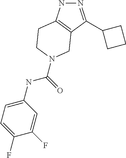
N1=C(C2CCC2)C2=C(N1)CCN(C(NC1=CC=C(F)C(F)=C1)=O)C2
